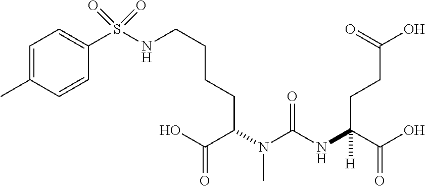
C1(S(NCCCCC(N(C(NC(C(O)=O)(CCC(O)=O)[H])=O)C)C(O)=O)(=O)=O)=CC=C(C)C=C1
